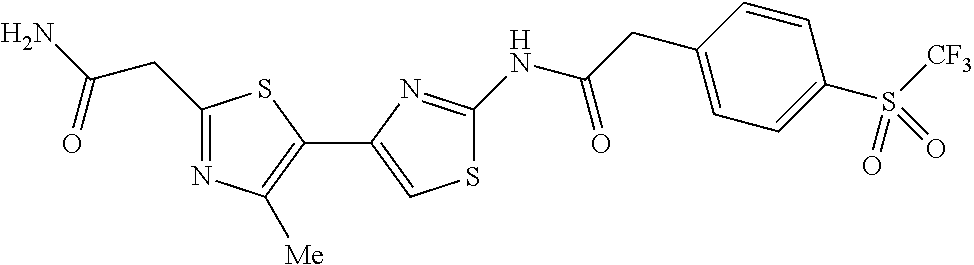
C1(CC(N)=O)=NC([Me])=C(C2=CSC(NC(CC3=CC=C(S([CF3])(=O)=O)C=C3)=O)=N2)S1
